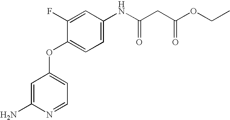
C1=C(N)N=CC=C1OC1=CC=C(NC(=O)CC(=O)OCC)C=C1F
